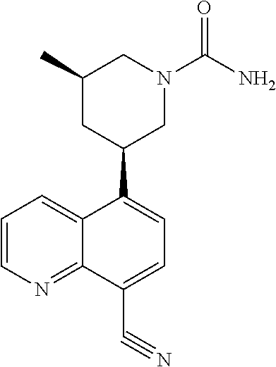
C1(C2CN(C(N)=O)CC(C)C2)=CC=C(C#N)C2=NC=CC=C12
